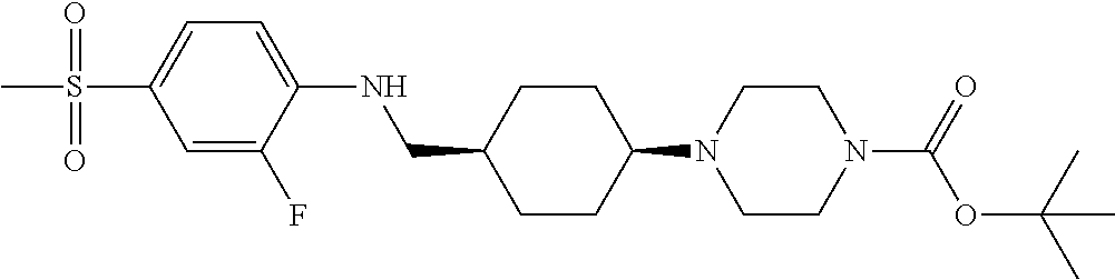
C1CC(N2CCN(C(OC(C)(C)C)=O)CC2)CCC1CNC1=CC=C(S(=O)(=O)C)C=C1F
